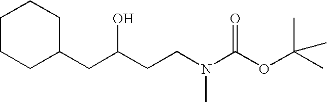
O(C(C)(C)C)C(N(CCC(CC1CCCCC1)O)C)=O
